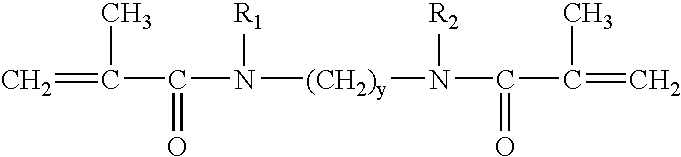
C=C(C)C(=O)N([R1])[(CH2)y]N([R2])C(=O)C(=C)C
